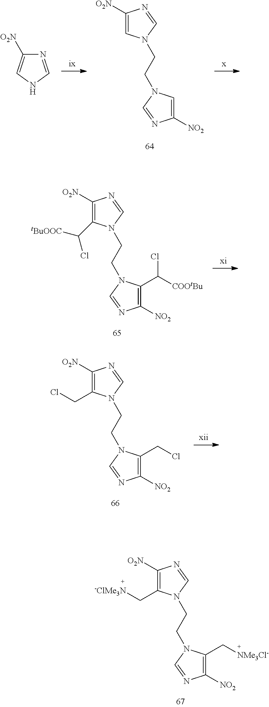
N1=CNC=C1[O2N].C1([O2N])=CN(CCN2C=C([NO2])N=C2)C=N1.C1([O2N])=C(C([tBuOOC])Cl)N(CCN2C(C([COOtBu])Cl)=C([NO2])N=C2)C=N1.C1([O2N])=C(CCl)N(CCN2C(CCl)=C([NO2])N=C2)C=N1.C1([O2N])=C(C[-ClMe3N])N(CCN2C(C[NMe3Cl-])=C([NO2])N=C2)C=N1
